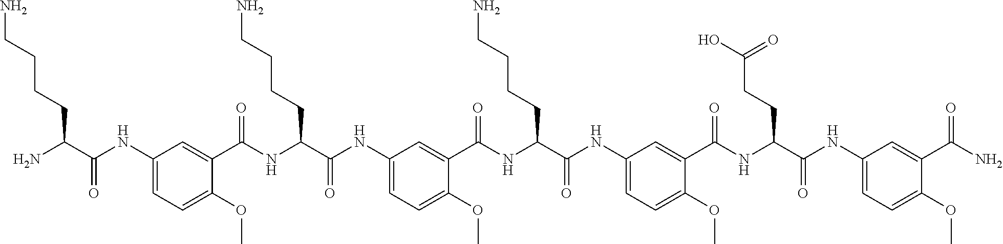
C1(NC(C(N)CCCCN)=O)=CC=C(OC)C(C(NC(C(NC2=CC=C(OC)C(C(NC(C(NC3=CC=C(OC)C(C(NC(C(NC4=CC=C(OC)C(C(N)=O)=C4)=O)CCC(O)=O)=O)=C3)=O)CCCCN)=O)=C2)=O)CCCCN)=O)=C1
